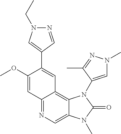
C1(OC)=CC2=NC=C3C(=C2C=C1C1=CN(CC)N=C1)N(C1=CN(C)N=C1C)C(=O)N3C
